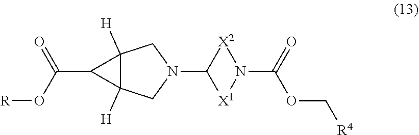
C(C1C2([H])C1([H])CN(C1[X2]N(C(=O)OC[R4])[X1]1)C2)(O[R])=O
